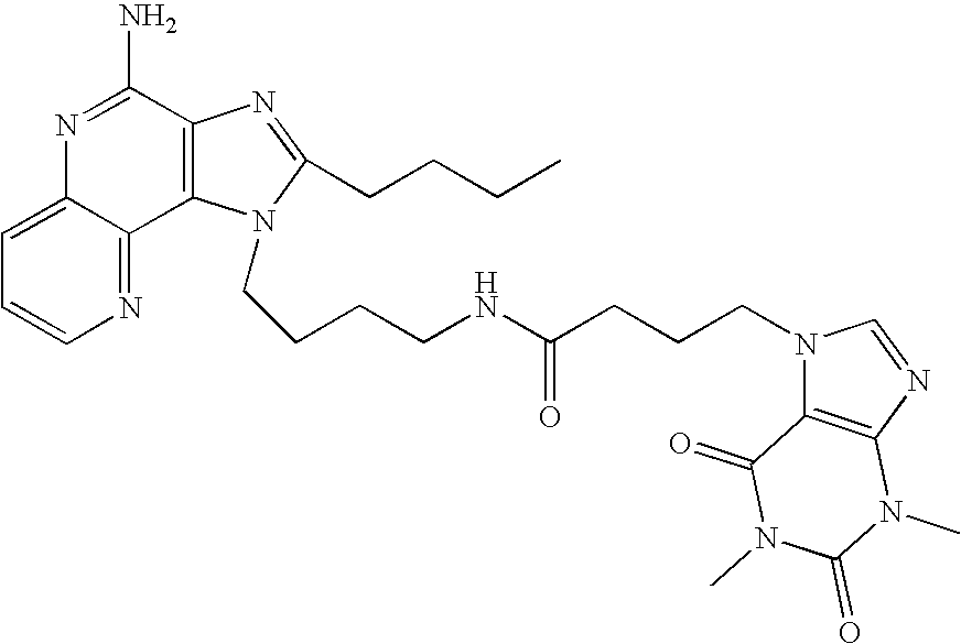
C1=C2C(=NC=C1)C1=C(C(N)=N2)N=C(CCCC)N1CCCCNC(CCCN1C2=C(N=C1)N(C)C(=O)N(C)C2=O)=O
